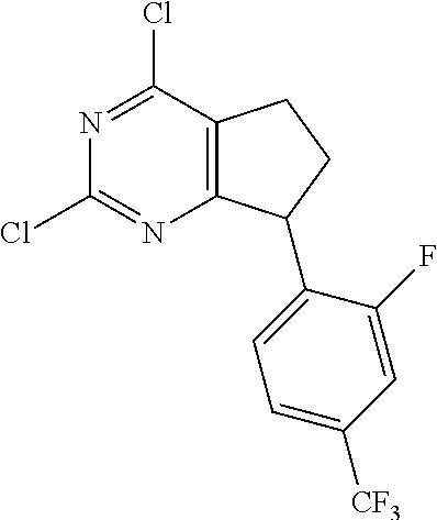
N1=C(Cl)C2=C(N=C1Cl)C(C1=CC=C([CF3])C=C1F)CC2
